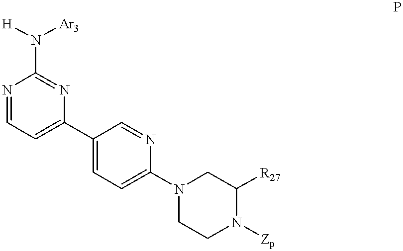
N1=CC=C(C2=CC=C(N3CCN([Zp])C([R27])C3)N=C2)N=C1N([H])[Ar3]
